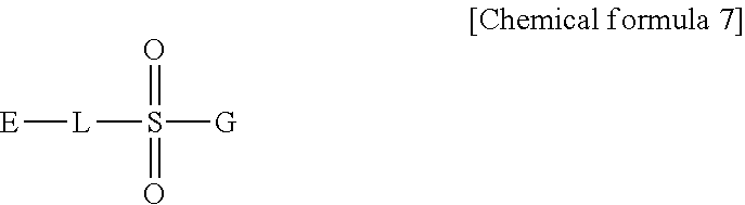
[E][L]S([G])(=O)=O
